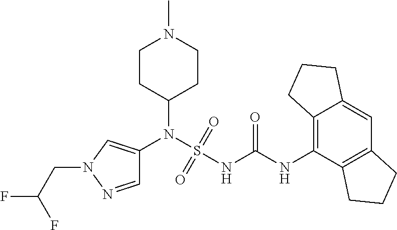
C1(N(S(NC(NC2=C3C(=CC4=C2CCC4)CCC3)=O)(=O)=O)C2=CN(CC(F)F)N=C2)CCN(C)CC1
